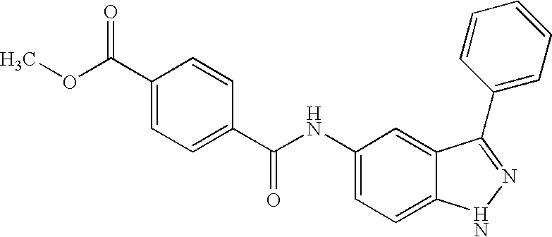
COC(=O)C1=CC=C(C(=O)NC2=CC=C3C(=C2)C(C2=CC=CC=C2)=NN3)C=C1
